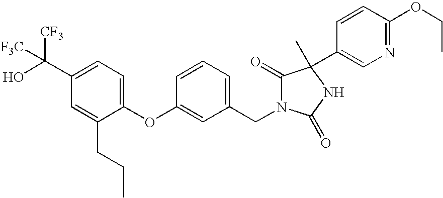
C1(OC2=CC(CN3C(=O)C(C)(C4=CN=C(OCC)C=C4)NC3=O)=CC=C2)=CC=C(C(O)([CF3])[F3C])C=C1CCC
